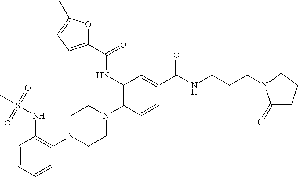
C1=CC=CC(N2CCN(C3=C(NC(C4=CC=C(C)O4)=O)C=C(C(NCCCN4C(=O)CCC4)=O)C=C3)CC2)=C1NS(C)(=O)=O
